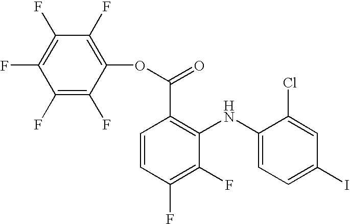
C1=CC(F)=C(F)C(NC2=CC=C(I)C=C2Cl)=C1C(OC1=C(F)C(F)=C(F)C(F)=C1F)=O
